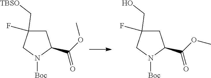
C1(F)(CO)CC(C(=O)OC)N([Boc])C1.C1(F)(C[TBSO])CC(C(=O)OC)N([Boc])C1
